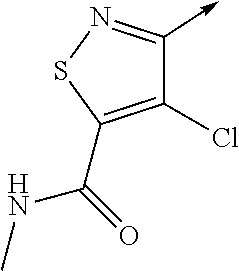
C1(C(=O)NC)=C(Cl)C(->C)=NS1
